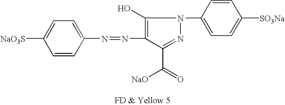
C1=CC(N=NC2=C(O)N(C3=CC=C([SO3Na])C=C3)N=C2C(=O)[NaO])=CC=C1[NaO3S]
